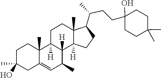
C1(C)C=C2CC(O)(C)CCC2(C)C2([H])C1([H])C1([H])C(C)(CC2)C(C(CCC2(O)CCC(C)(C)CC2)C)CC1
